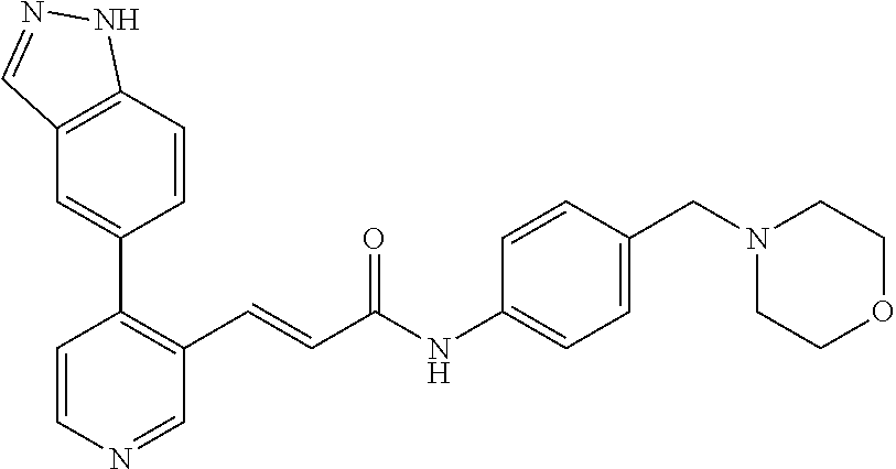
C1(C2=C(C=CC(NC3=CC=C(CN4CCOCC4)C=C3)=O)C=NC=C2)=CC2=C(C=C1)NN=C2
